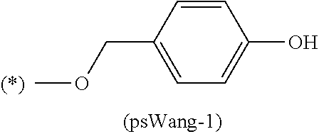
C1=CC(COC)=CC=C1O
